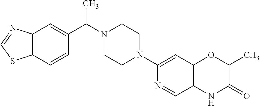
C12=C(C=CC(C(N3CCN(C4=CC5=C(C=N4)NC(=O)C(C)O5)CC3)C)=C1)SC=N2
